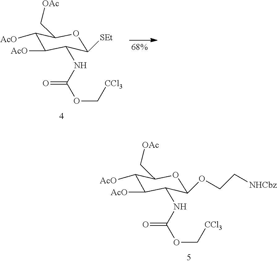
N(C1C([AcO])C([AcO])C(C[OAc])OC1OCC[NHCbz])C(OC[CCl3])=O.N(C1C([AcO])C([AcO])C(C[OAc])OC1[SEt])C(OC[CCl3])=O
